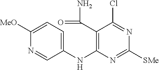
C1([MeO])=CC=C(NC2=C(C(=O)N)C(Cl)=NC([SMe])=N2)C=N1
